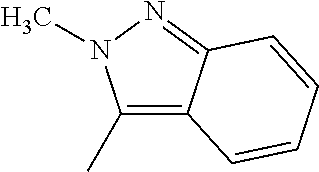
C1(C)=C2C(=NN1C)C=CC=C2
